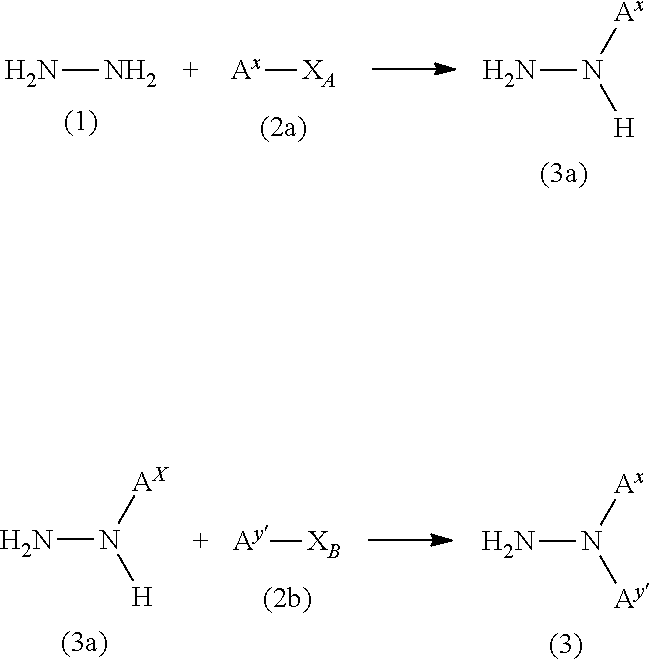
NN.[Ax][XA].NN([H])[Ax].NN([H])[AX].[Ay][XB].NN([Ay])[Ax]
